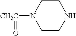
N1([CH2C]=O)CCNCC1
